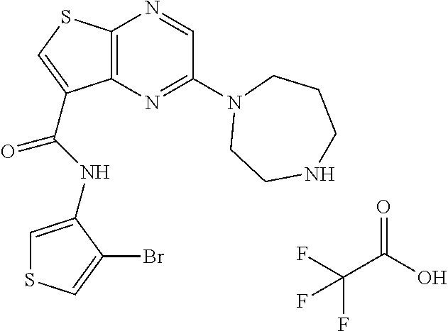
C12=C(N=C(N3CCNCCC3)C=N1)C(C(=O)NC1=CSC=C1Br)=CS2.C(C(O)=O)(F)(F)F
